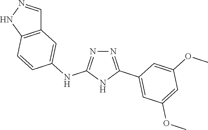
N1=C(NC2=CC3=C(C=C2)NN=C3)NC(C2=CC(OC)=CC(OC)=C2)=N1
